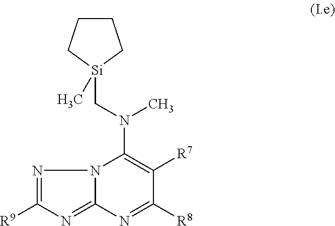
N12C(=NC([R9])=N1)N=C([R8])C([R7])=C2N(C[Si]1(C)CCCC1)C
